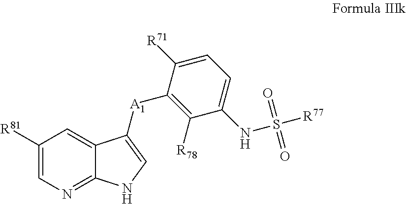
C1([R81])=CN=C2C(=C1)C([A1]C1=C([R78])C(NS(=O)(=O)[R77])=CC=C1[R71])=CN2
